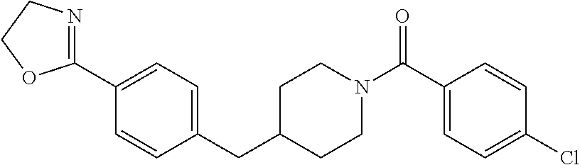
C1(C(N2CCC(CC3=CC=C(C4=NCCO4)C=C3)CC2)=O)=CC=C(Cl)C=C1
